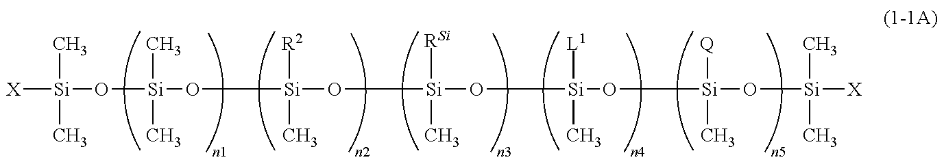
[X][Si](C)(C)O[Si](O[Si](O[Si](O[Si](C)([L1])O[Si]([Q])(C)O[Si]([X])(C)C)(C)[RSi])([R2])C)(C)C
